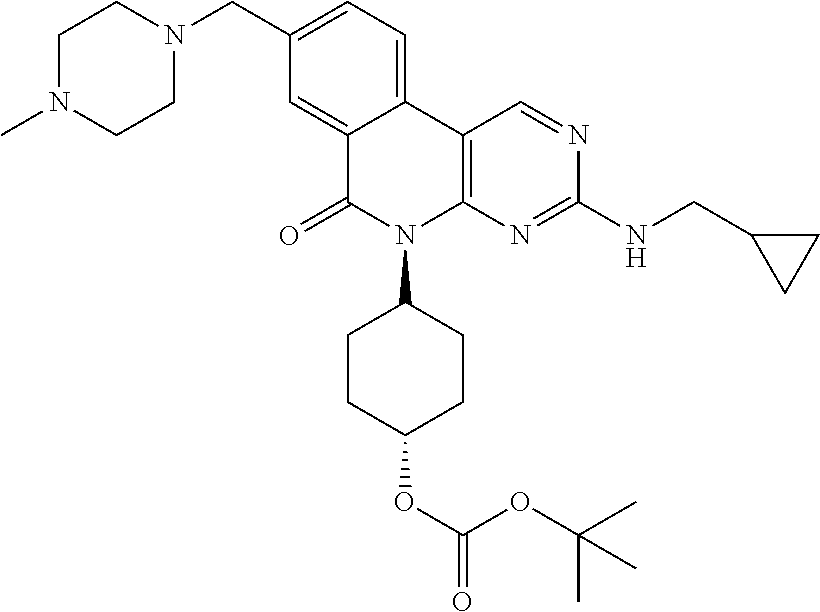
C12=CC(CN3CCN(C)CC3)=CC=C1C1=C(N(C3CCC(OC(OC(C)(C)C)=O)CC3)C2=O)N=C(NCC2CC2)N=C1
